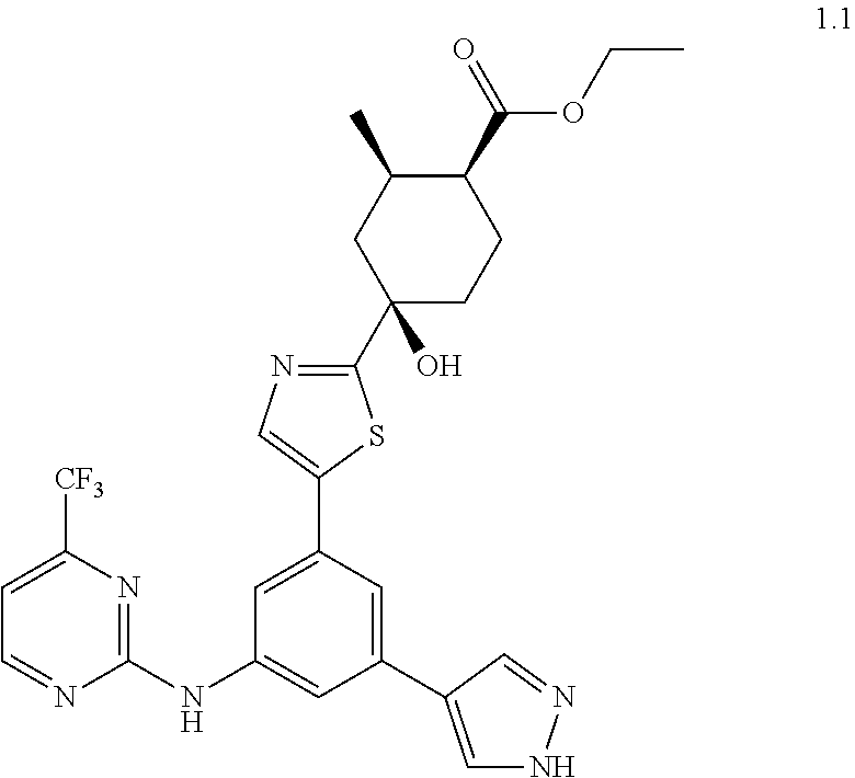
C1(NC2=CC(C3=CNN=C3)=CC(C3=CN=C(C4(O)CCC(C(=O)OCC)C(C)C4)S3)=C2)=NC([CF3])=CC=N1
